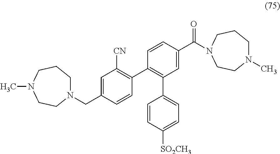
C1=C(C(=O)N2CCCN(C)CC2)C=CC(C2=C([CN])C=C(CN3CCCN(C)CC3)C=C2)=C1C1=CC=C([SO2CH3])C=C1
